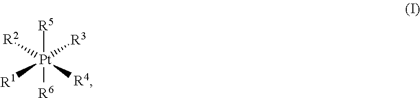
[R5][Pt]([R6])([R3])([R4])([R2])[R1]
